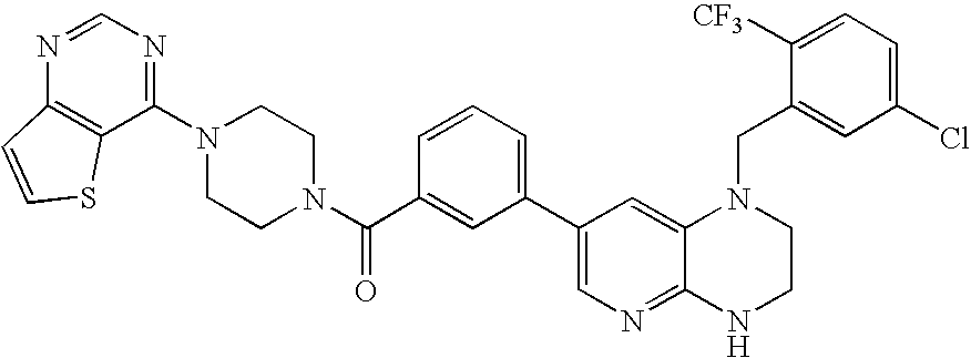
C1(C2=CC=CC(C(N3CCN(C4=NC=NC5=C4SC=C5)CC3)=O)=C2)=CN=C2C(=C1)N(CC1=CC(Cl)=CC=C1[CF3])CCN2
